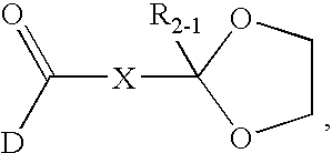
C([X]C1([R2-1])OCCO1)(=O)[D]
